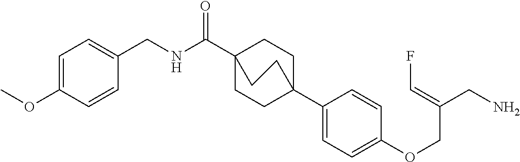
N(C(C12CCC(C3=CC=C(OCC(CN)=CF)C=C3)(CC1)CC2)=O)CC1=CC=C(OC)C=C1
